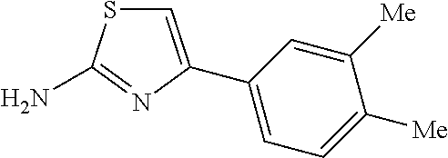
C1=C(C2=CC=C([Me])C([Me])=C2)N=C(N)S1
